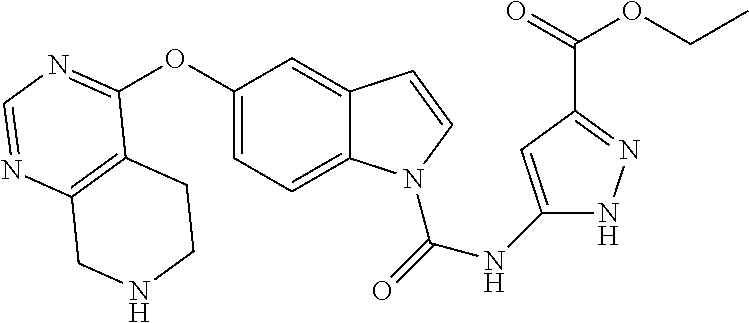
C12=C(N=CN=C1OC1=CC=C3C(=C1)C=CN3C(=O)NC1=CC(C(=O)OCC)=NN1)CNCC2
